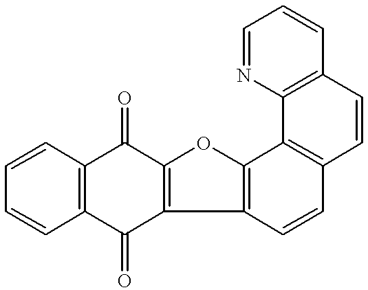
C1=CC2=C(C=C1)C(=O)C1=C(C2=O)OC2=C1C=CC1=C2C2=C(C=C1)C=CC=N2
